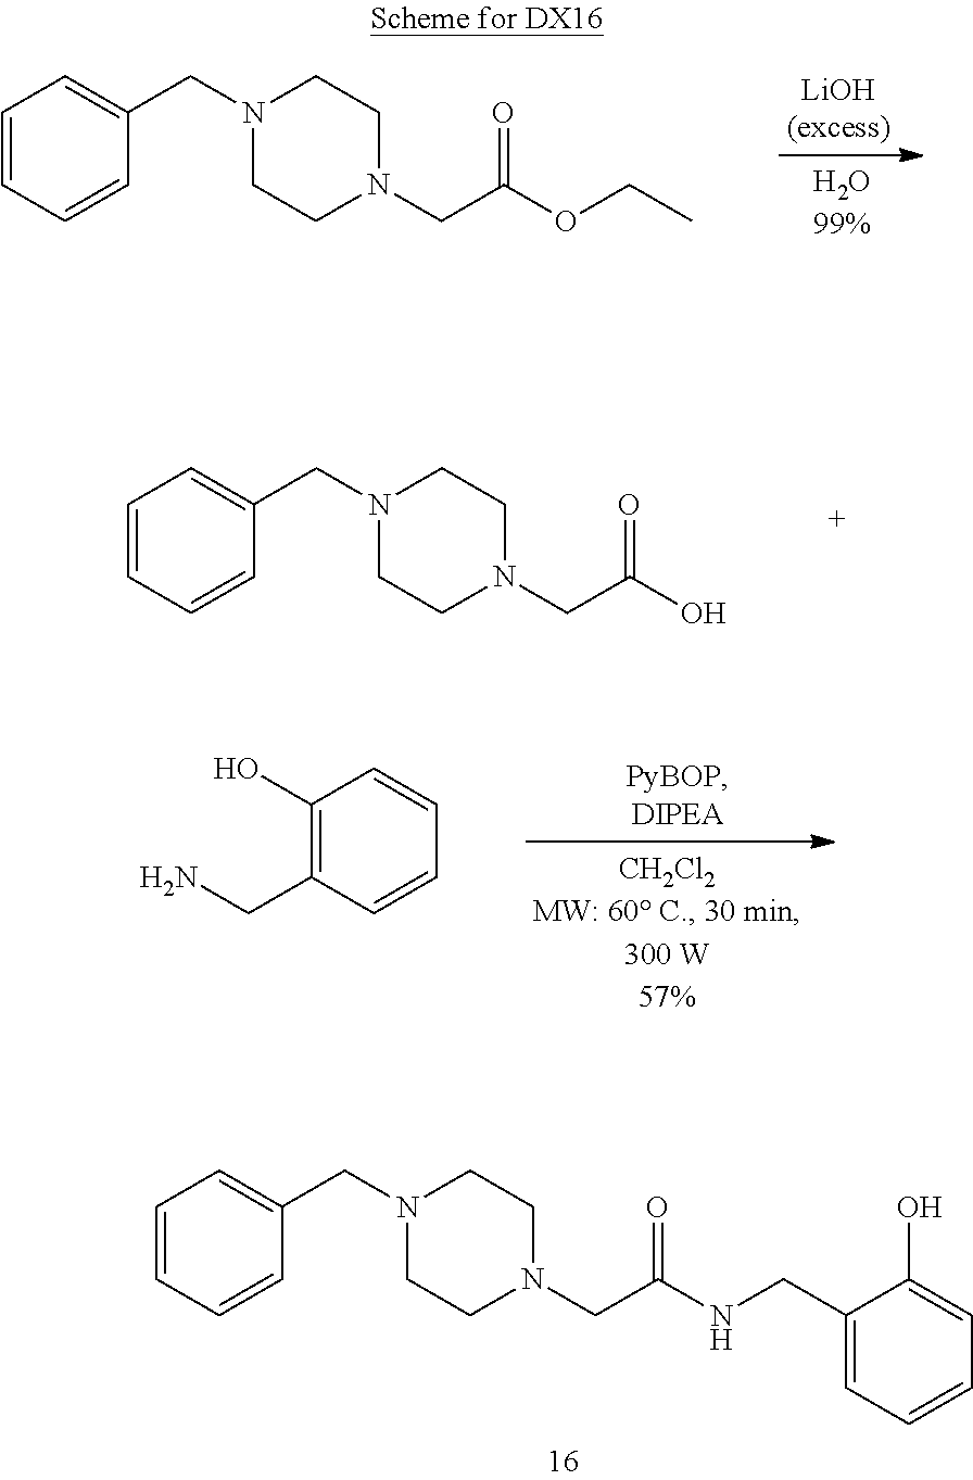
C1=CC=CC(CN2CCN(CC(OCC)=O)CC2)=C1.C1=CC=CC(CN2CCN(CC(O)=O)CC2)=C1.C1(O)=C(CN)C=CC=C1.C1=CC=CC(CN2CCN(CC(NCC3=CC=CC=C3O)=O)CC2)=C1
